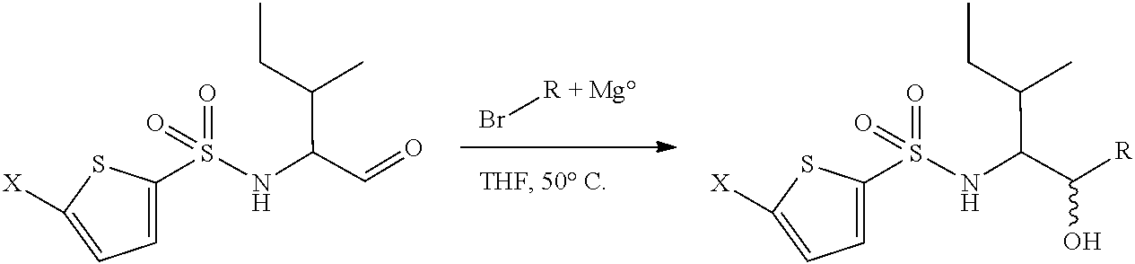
C1=C(S(NC(C=O)C(CC)C)(=O)=O)SC([X])=C1.Br[R + Mg].C1=C(S(NC(C([R])O)C(CC)C)(=O)=O)SC([X])=C1
